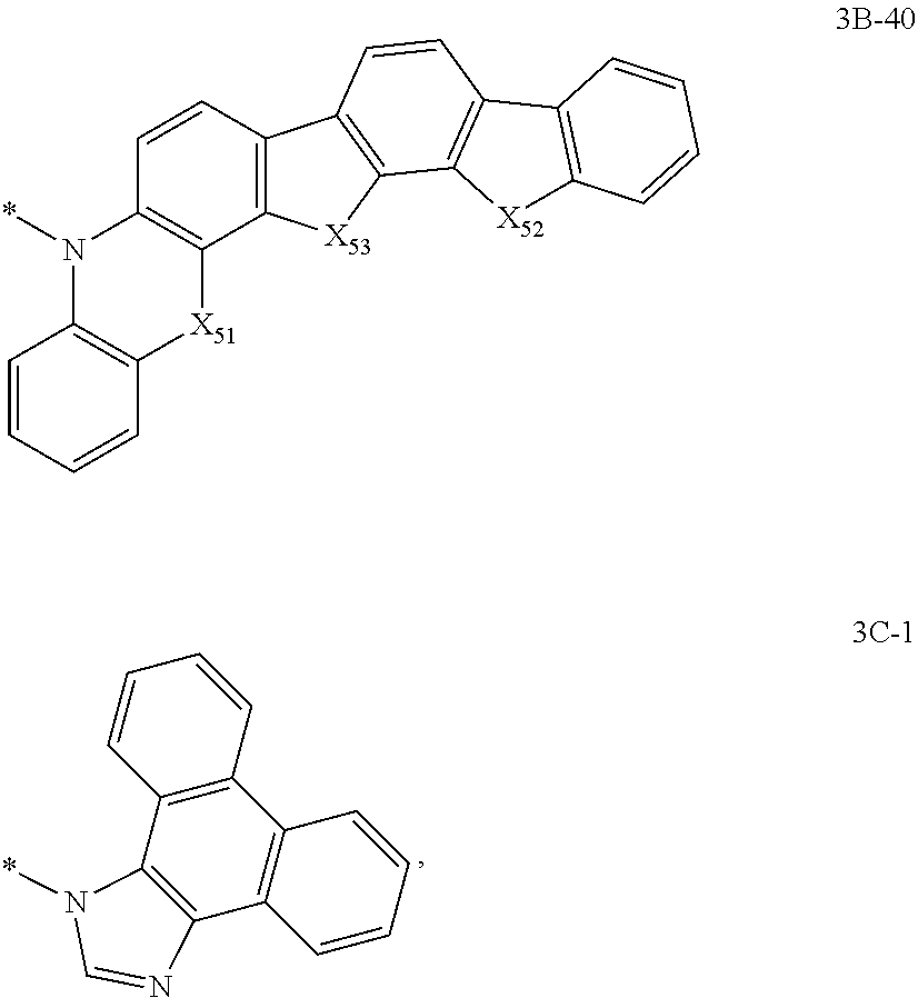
C12=C(C3=C(C4=C1C=CC=C4)C=CC=C3)N=CN2*.C12=C([X51]C3=C(N1*)C=CC=C3)C1=C(C=C2)C2=C([X53]1)C1=C(C=C2)C2=C([X52]1)C=CC=C2
